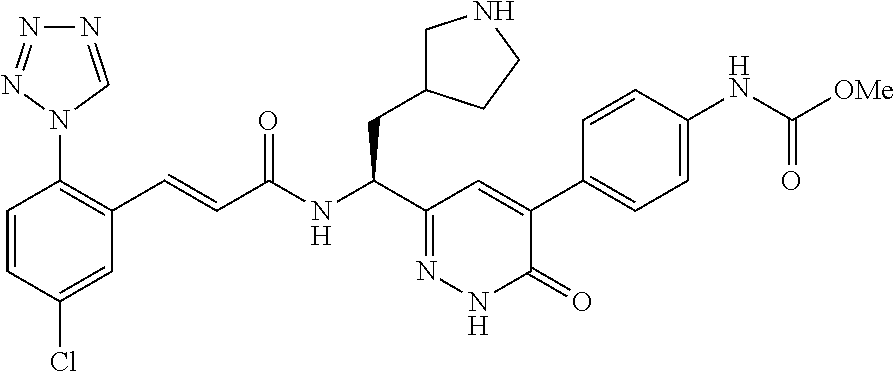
C1=C(Cl)C=CC(N2C=NN=N2)=C1C=CC(=O)NC(C1=NNC(=O)C(C2=CC=C(NC(=O)[OMe])C=C2)=C1)CC1CNCC1
